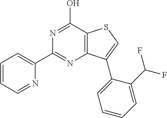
C1(C2=NC3=C(C(O)=N2)SC=C3C2=CC=CC=C2C(F)F)=CC=CC=N1
